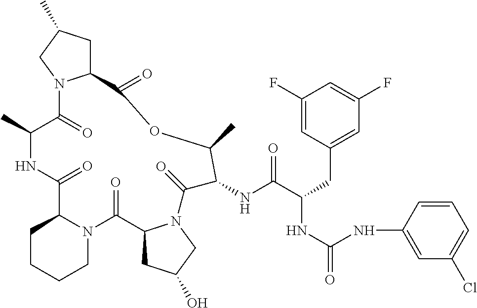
C1CCCN2C1C(=O)NC(C)C(=O)N1C(CC(C)C1)C(=O)OC(C)C(NC(C(CC1=CC(F)=CC(F)=C1)NC(=O)NC1=CC(Cl)=CC=C1)=O)C(=O)N1C(C2=O)CC(O)C1
